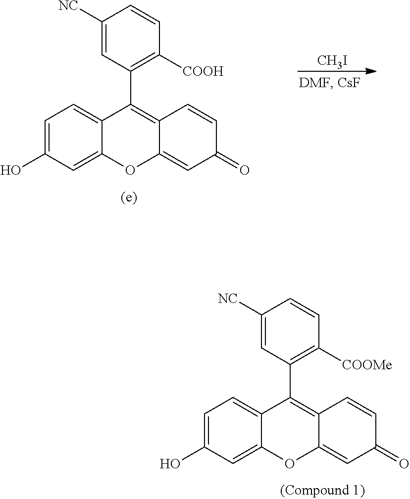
C1=C(O)C=C2C(=C1)C(C1=C([COOMe])C=CC([NC])=C1)=C1C(=CC(=O)C=C1)O2.C1=C(O)C=C2C(=C1)C(C1=C([COOH])C=CC([NC])=C1)=C1C(=CC(=O)C=C1)O2.[CH3I]
